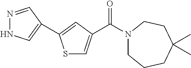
S1C=C(C(N2CCCC(C)(C)CC2)=O)C=C1C1=CNN=C1
